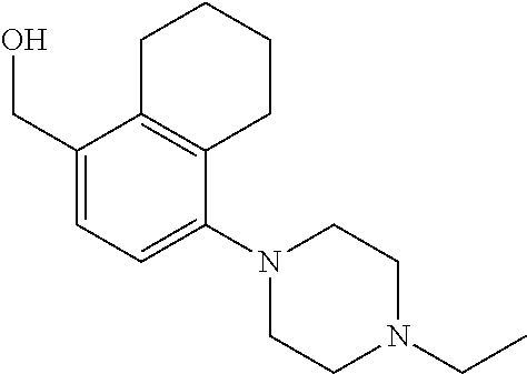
C1(CO)=CC=C(N2CCN(CC)CC2)C2=C1CCCC2
